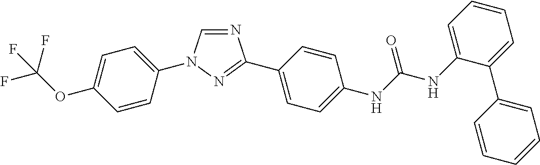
C1=C(OC(F)(F)F)C=CC(N2C=NC(C3=CC=C(NC(NC4=CC=CC=C4C4=CC=CC=C4)=O)C=C3)=N2)=C1
